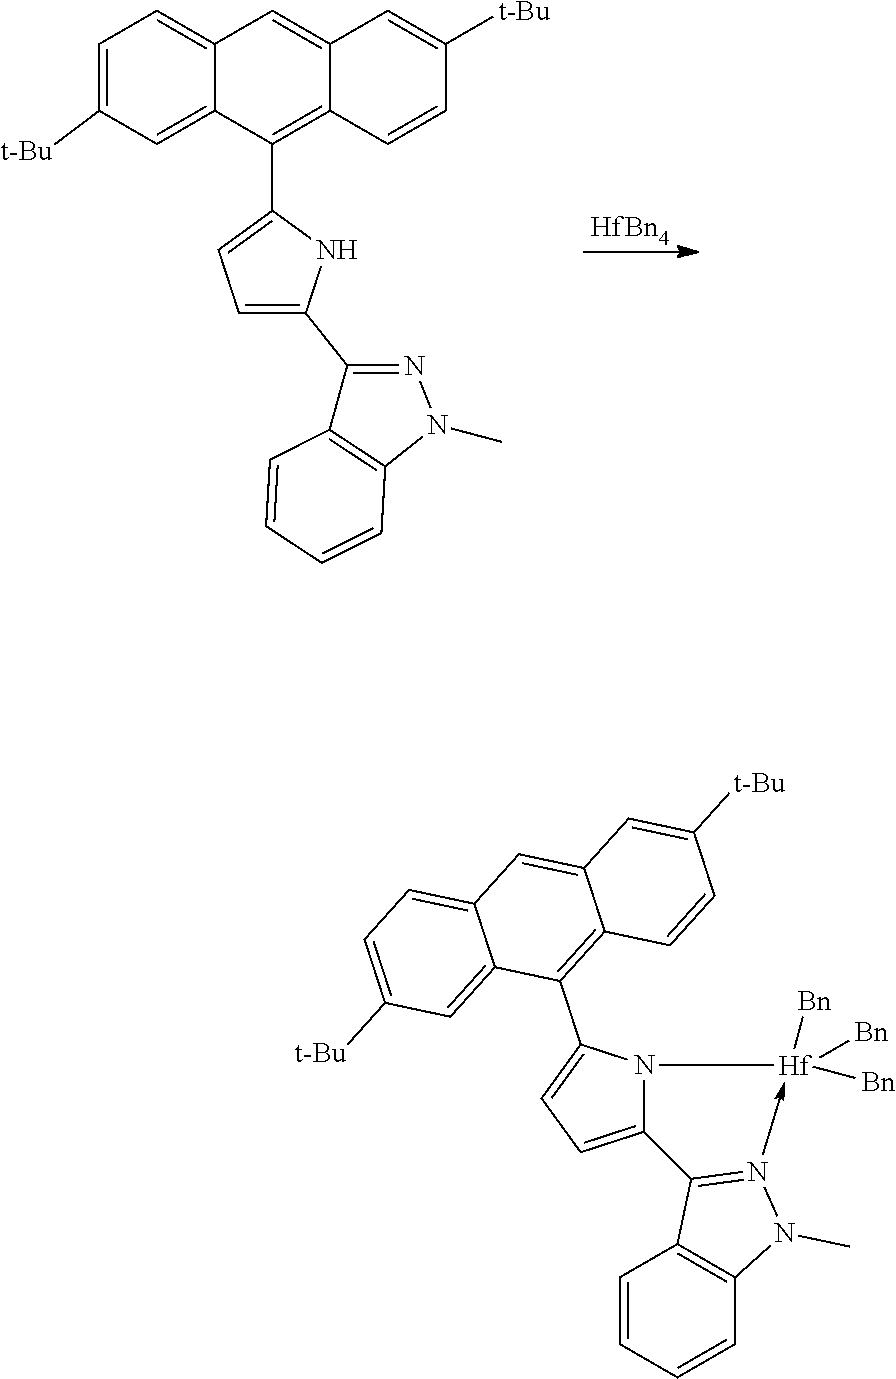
C12=CC([t-Bu])=CC=C1C=C1C=C([t-Bu])C=CC1=C2C1=CC=C(C2=NN(C)C3=C2C=CC=C3)N1.[HfBn4].C12=CC=C(C3=C4C(=CC5=CC=C([t-Bu])C=C35)C=C([t-Bu])C=C4)N1[Hf]([Bn])([Bn])([Bn])-N1=C2C2=C(C=CC=C2)N1C
